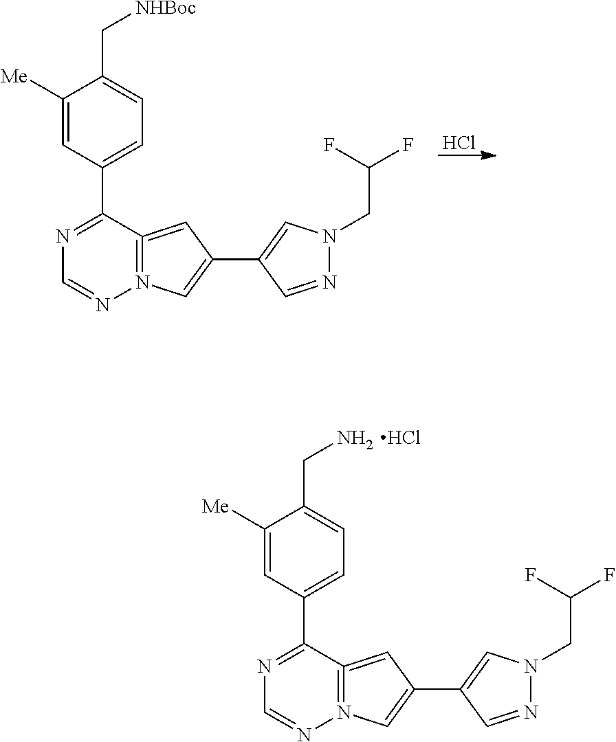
Cl.C1([Me])=CC(C2=NC=NN3=C2=CC(C2=CN(CC(F)F)N=C2)=C3)=CC=C1C[NHBoc].Cl.C1([Me])=CC(C2=NC=NN3=C2=CC(C2=CN(CC(F)F)N=C2)=C3)=CC=C1CN
